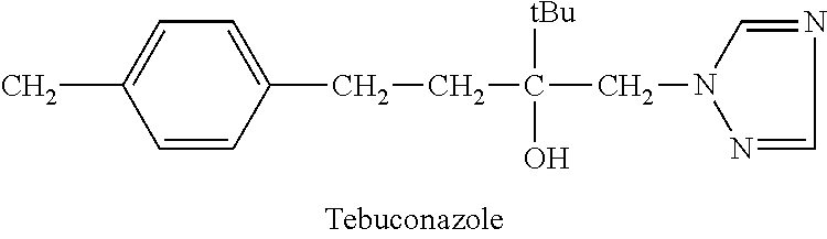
C1=CC(CCC(CN2N=CN=C2)([tBu])O)=CC=C1C
